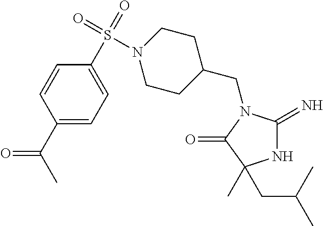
N1C(=N)N(CC2CCN(S(C3=CC=C(C(=O)C)C=C3)(=O)=O)CC2)C(=O)C1(CC(C)C)C
